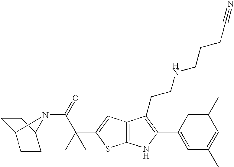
C12=C(C=C(C(C(=O)N3C4CCC3CC4)(C)C)S1)C(CCNCCCC#N)=C(C1=CC(C)=CC(C)=C1)N2
